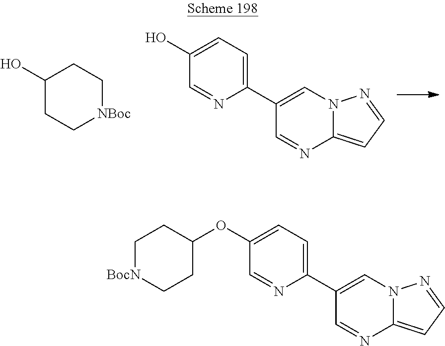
C1(O)CC[NBoc]CC1.C12=CC=NN1C=C(C1=CC=C(O)C=N1)C=N2.C12=CC=NN1C=C(C1=CC=C(OC3CC[BocN]CC3)C=N1)C=N2
